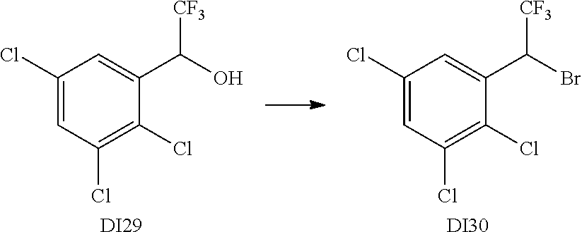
C1(Cl)=CC(Cl)=C(Cl)C(C([CF3])O)=C1.[DI29].C1(Cl)=CC(Cl)=C(Cl)C(C([CF3])Br)=C1.[DI30]
